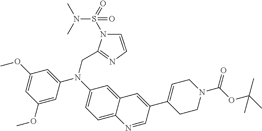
C(C1=NC=CN1S(=O)(N(C)C)=O)N(C1=CC(OC)=CC(OC)=C1)C1=CC=C2C(=C1)C=C(C1=CCN(C(OC(C)(C)C)=O)CC1)C=N2
